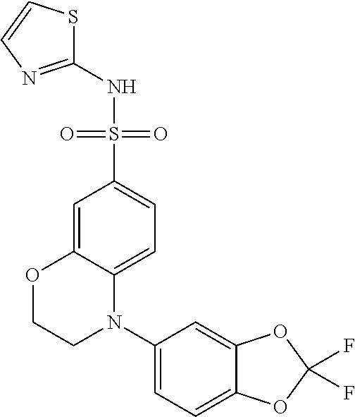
C1(NS(C2=CC=C3C(=C2)OCCN3C2=CC=C3C(=C2)OC(F)(F)O3)(=O)=O)=NC=CS1
